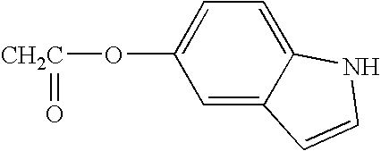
O([CH2C]=O)C1=CC=C2C(=C1)C=CN2
